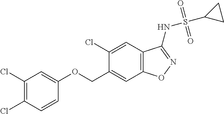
O(CC1=CC2=C(C=C1Cl)C(NS(=O)(=O)C1CC1)=NO2)C1=CC(Cl)=C(Cl)C=C1
